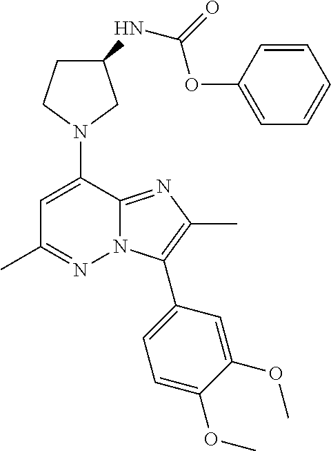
C1C(NC(=O)OC2=CC=CC=C2)CN(C2=CC(C)=NN3C2=NC(C)=C3C2=CC=C(OC)C(OC)=C2)C1
